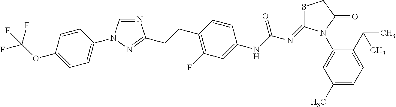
N1=CN(C2=CC=C(OC(F)(F)F)C=C2)N=C1CCC1=C(F)C=C(NC(N=C2SCC(=O)N2C2=CC(C)=CC=C2C(C)C)=O)C=C1
